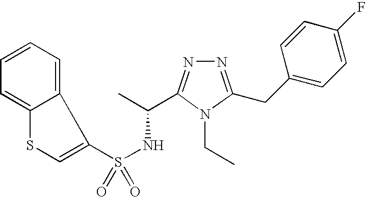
N1=C(CC2=CC=C(F)C=C2)N(CC)C(C(C)NS(=O)(=O)C2=CSC3=CC=CC=C32)=N1
